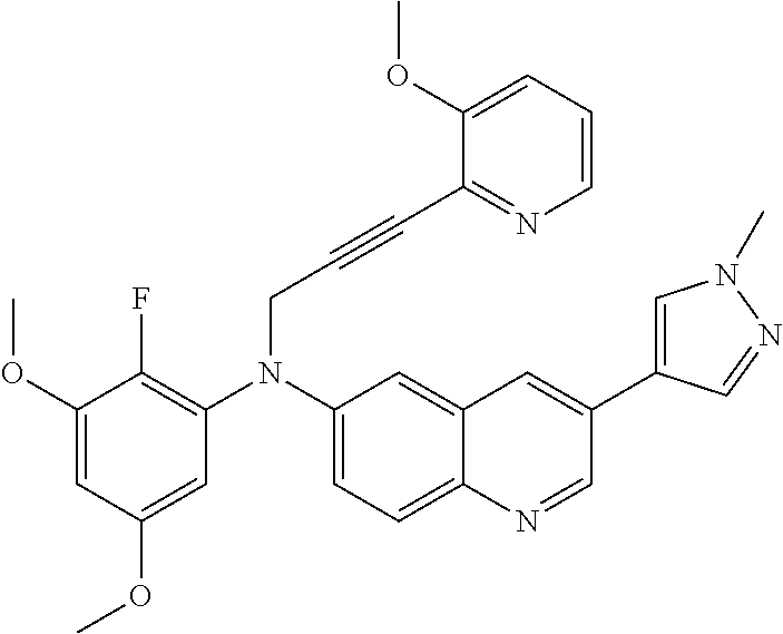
C1(N(C2=C(F)C(OC)=CC(OC)=C2)CC#CC2=NC=CC=C2OC)=CC=C2C(=C1)C=C(C1=CN(C)N=C1)C=N2
